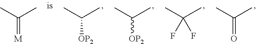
C(C)(C)[OP2].C(C)(C)(F)F.C(C)(C)[OP2].C(C)(C)=O.C(C)(C)=[M]
